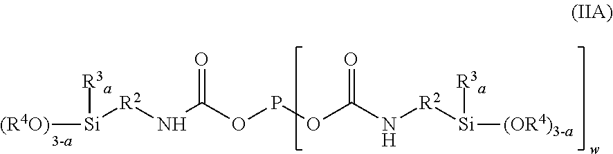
N(C(OPOC(N[R2][Si]([(OR4)3-a])[R3a])=O)=O)[R2][Si]([(R4O)])[R3a]
